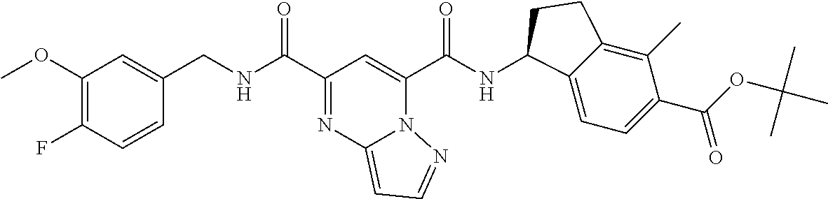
C(NC(C1=NC2=CC=NN2C(C(NC2C3=CC=C(C(=O)OC(C)(C)C)C(C)=C3CC2)=O)=C1)=O)C1=CC(OC)=C(F)C=C1
